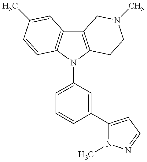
C12=C(N(C3=CC=CC(C4=CC=NN4C)=C3)C3=C1C=C(C)C=C3)CCN(C)C2
